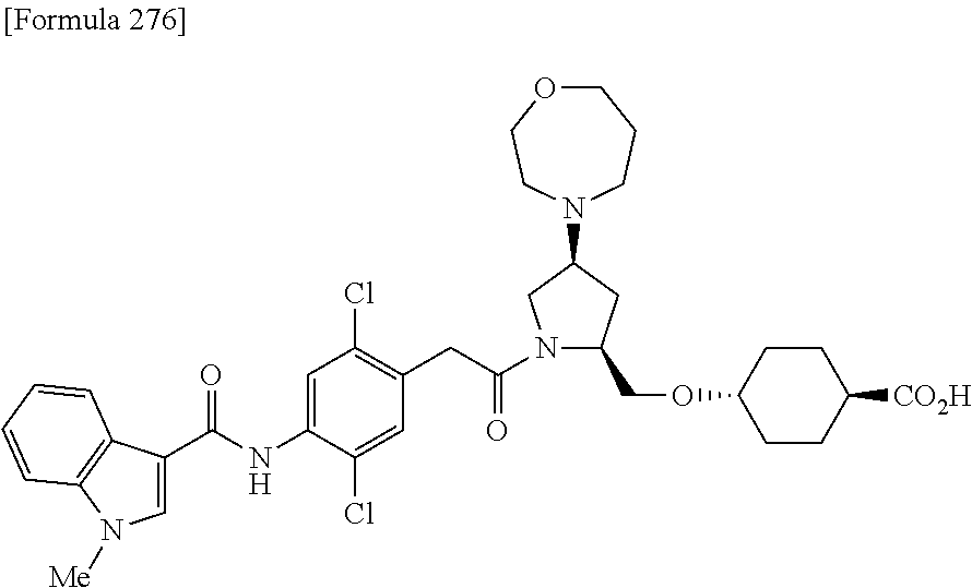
C1=C(C(=O)NC2=CC(Cl)=C(CC(=O)N3C(COC4CCC([CO2H])CC4)CC(N4CCCOCC4)C3)C=C2Cl)C2=C(C=CC=C2)N1[Me]
